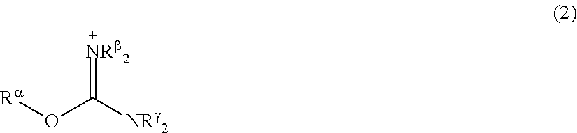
[Ra]OC([NRg2])=[NRb2]
